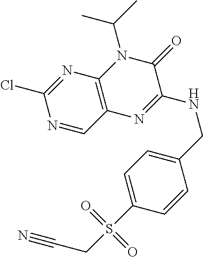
N1=C(Cl)N=CC2=C1N(C(C)C)C(=O)C(NCC1=CC=C(S(CC#N)(=O)=O)C=C1)=N2
